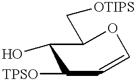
C1([TPSO])C=COC(C[OTIPS])C1O
